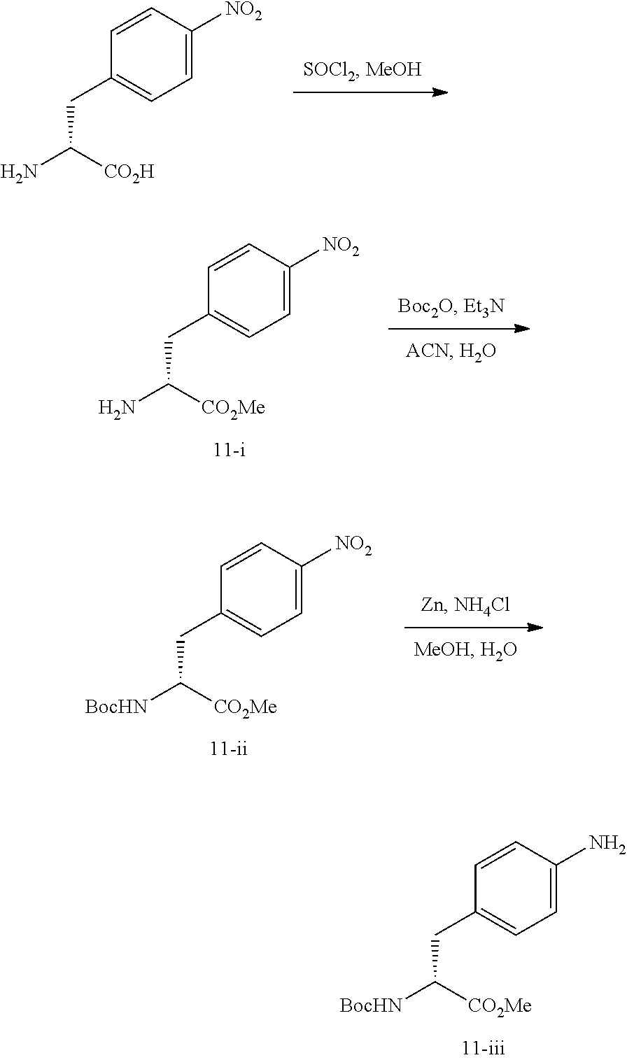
C1(CC(N)[CO2H])=CC=C([NO2])C=C1.C1(CC(N)[CO2Me])=CC=C([NO2])C=C1.C1(CC([BocHN])[CO2Me])=CC=C([NO2])C=C1.C1(CC([BocHN])[CO2Me])=CC=C(N)C=C1
